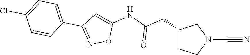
C1(CC(NC2=CC(C3=CC=C(Cl)C=C3)=NO2)=O)CCN(C#N)C1
